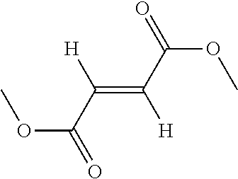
O(C(C(=C([H])C(OC)=O)[H])=O)C
